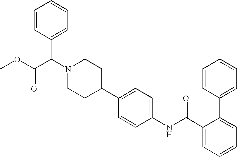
C1(C2=CC=C(NC(C3=CC=CC=C3C3=CC=CC=C3)=O)C=C2)CCN(C(C(OC)=O)C2=CC=CC=C2)CC1
